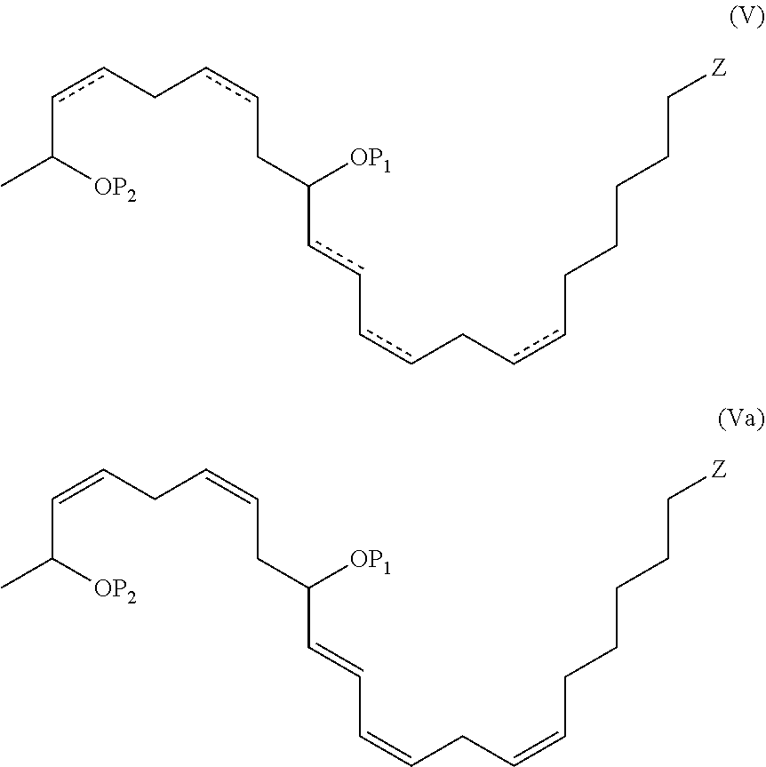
c(C([OP1])CccCccC(C)[OP2])c-ccCccCCCCC[Z].C(C([OP1])CC=CCC=CC(C)[OP2])=CC=CCC=CCCCCC[Z]
